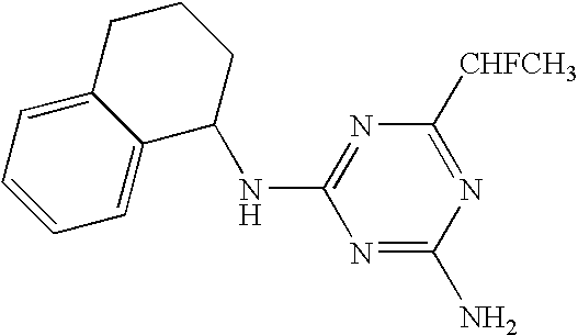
N1=C(N)N=C([CHFCH3])N=C1NC1CCCC2=CC=CC=C12
